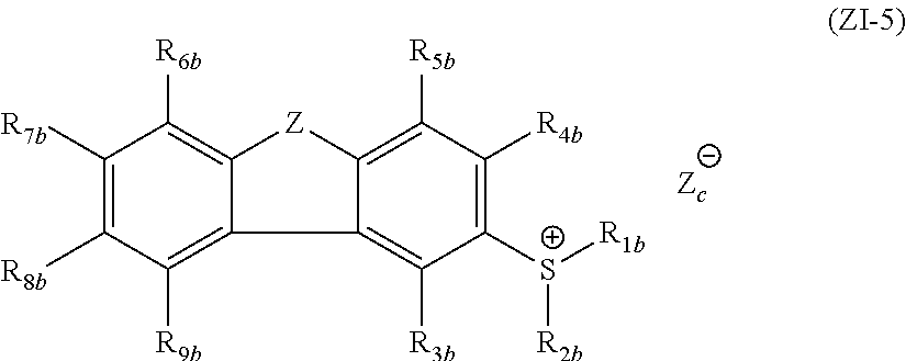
C1([R7b])=C([R8b])C([R9b])=C2C(=C1[R6b])[Z]C1=C([R5b])C([R4b])=C([S+]([R2b])[R1b])C([R3b])=C21
